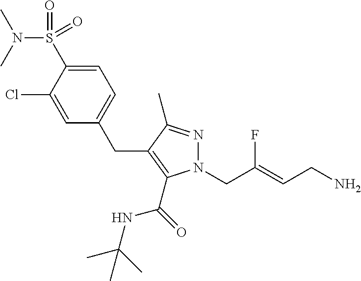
N1(CC(=CCN)F)N=C(C)C(CC2=CC=C(S(=O)(N(C)C)=O)C(Cl)=C2)=C1C(NC(C)(C)C)=O
